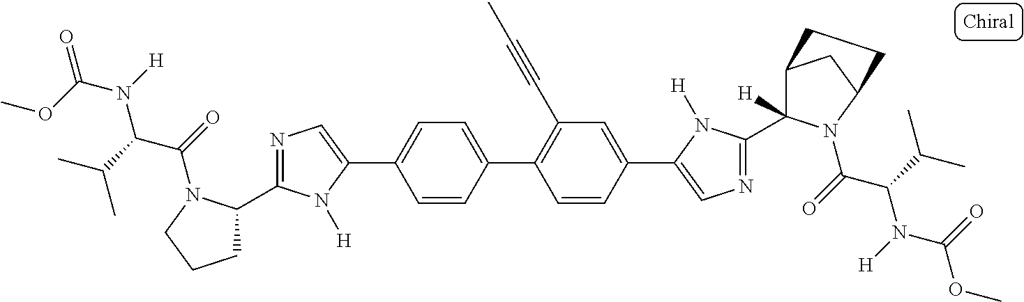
C1=CC(C2=C(C#CC)C=C(C3=CN=C(C4([H])C5CC(N4C(=O)C(C(C)C)N([H])C(=O)OC)CC5)N3[H])C=C2)=CC=C1C1=CN=C(C2CCCN2C(=O)C(C(C)C)N([H])C(OC)=O)N1[H]
